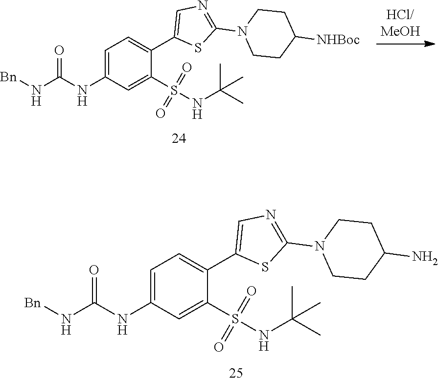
C1=C(NC(N[Bn])=O)C=C(S(NC(C)(C)C)(=O)=O)C(C2=CN=C(N3CCC([NHBoc])CC3)S2)=C1.C1=C(NC(N[Bn])=O)C=C(S(NC(C)(C)C)(=O)=O)C(C2=CN=C(N3CCC(N)CC3)S2)=C1
